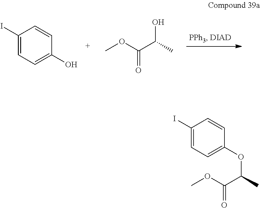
C1(I)=CC=C(O)C=C1.COC(C(C)O)=O.C1(I)=CC=C(OC(C)C(OC)=O)C=C1
